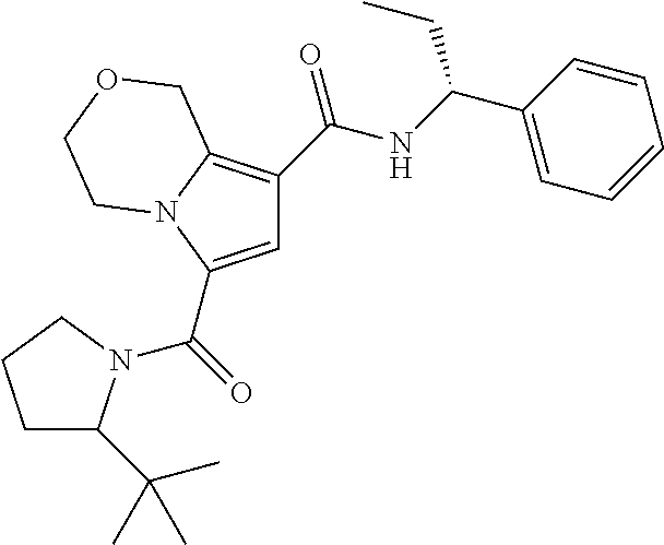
C1=C(C(=O)N2C(C(C)(C)C)CCC2)N2C(=C1C(NC(C1=CC=CC=C1)CC)=O)COCC2
